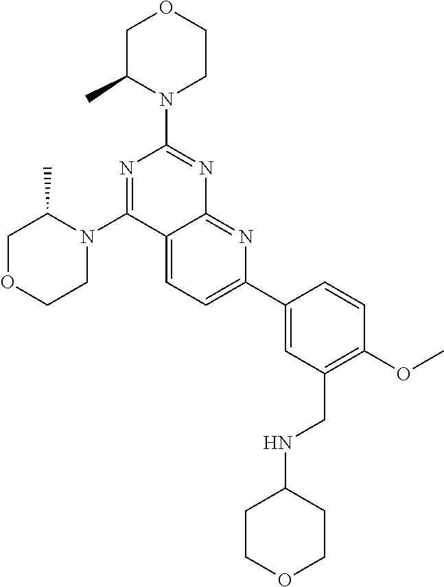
C1C(C)N(C2=NC3=NC(C4=CC(CNC5CCOCC5)=C(OC)C=C4)=CC=C3C(N3C(C)COCC3)=N2)CCO1
